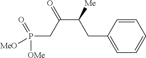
P(CC(C([Me])CC1=CC=CC=C1)=O)(=O)([OMe])[MeO]
